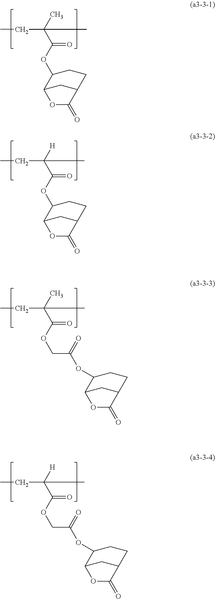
O(C(C(C)(CC)C)=O)C1C2CC(CC1)C(=O)O2.O(C(C(C)(CC)[H])=O)C1C2CC(CC1)C(=O)O2.C(OC(C(C)(CC)C)=O)C(=O)OC1C2CC(CC1)C(=O)O2.C(OC(C(C)(CC)[H])=O)C(=O)OC1C2CC(CC1)C(=O)O2
